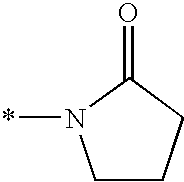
*N1CCCC1=O
